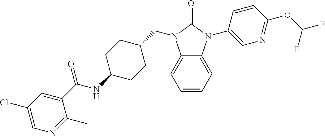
C1=CC=C2C(=C1)N(CC1CCC(NC(C3=CC(Cl)=CN=C3C)=O)CC1)C(=O)N2C1=CN=C(OC(F)F)C=C1
